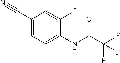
C1(C#N)=CC=C(NC(=O)C(F)(F)F)C(I)=C1
